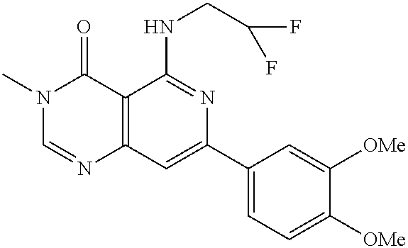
C12=C(C=C(C3=CC=C([OMe])C([OMe])=C3)N=C1NCC(F)F)N=CN(C)C2=O
